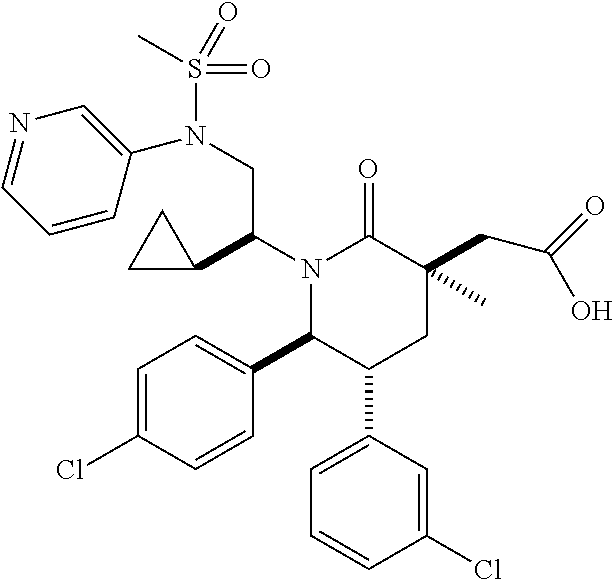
N1(C(C2CC2)CN(S(C)(=O)=O)C2=CN=CC=C2)C(C2=CC=C(Cl)C=C2)C(C2=CC=CC(Cl)=C2)CC(CC(=O)O)(C)C1=O
